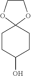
C1COC2(O1)CCC(O)CC2
